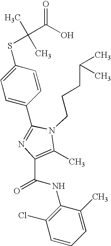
C1(C2=NC(C(NC3=C(Cl)C=CC=C3C)=O)=C(C)N2CCCC(C)C)=CC=C(SC(C)(C)C(O)=O)C=C1
